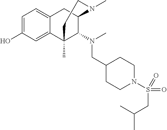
C1=C(O)C=C2C(=C1)CC1C(N(CC3CCN(S(CC(C)C)(=O)=O)CC3)C)C2(C)CCN1C
